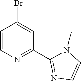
C1=CN=C(C2=NC=CN2C)C=C1Br
